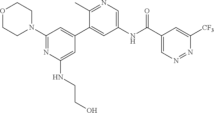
O1CCN(C2=NC(NCCO)=CC(C3=CC(NC(C4=CN=NC([CF3])=C4)=O)=CN=C3C)=C2)CC1
